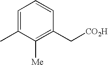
C1=C(C)C([Me])=C(C[CO2H])C=C1
